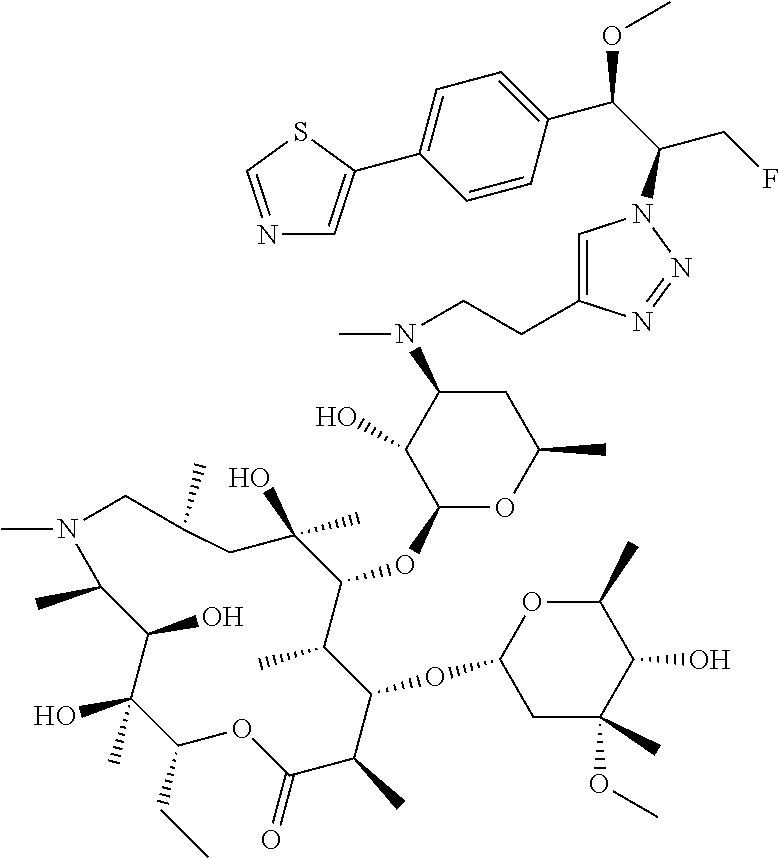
N1=CSC(C2=CC=C(C(C(CF)N3C=C(CCN(C4C(O)C(OC5C(C)C(OC6CC(C)(OC)C(O)C(C)O6)C(C)C(=O)OC(CC)C(O)(C)C(O)C(C)N(C)CC(C)CC5(C)O)OC(C)C4)C)N=N3)OC)C=C2)=C1
